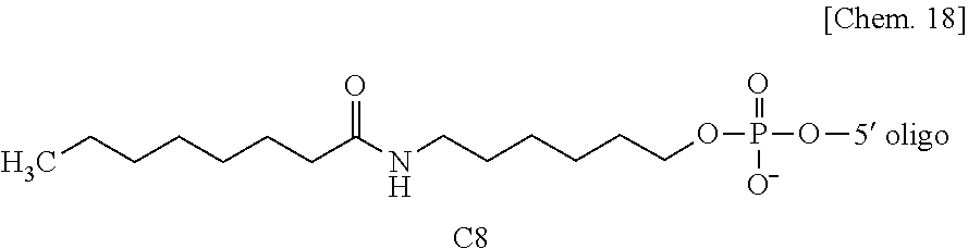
C(CCOP(O[5 oligo])(=O)[O-])CCCNC(CCCCCCC)=O.[C8]
